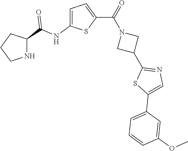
C1CNC(C(NC2=CC=C(C(=O)N3CC(C4=NC=C(C5=CC=CC(OC)=C5)S4)C3)S2)=O)C1
